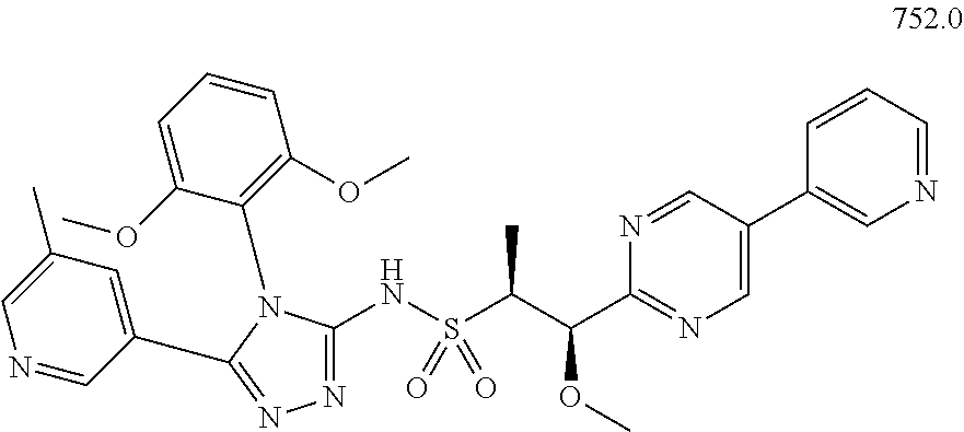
N(S(C(C(C1=NC=C(C2=CN=CC=C2)C=N1)OC)C)(=O)=O)C1=NN=C(C2=CC(C)=CN=C2)N1C1=C(OC)C=CC=C1OC
